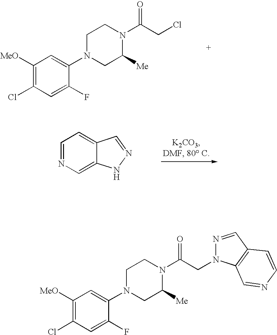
C1([MeO])=C(Cl)C=C(F)C(N2CC([Me])N(C(CCl)=O)CC2)=C1.C1=NC=C2C(=C1)C=NN2.C1([MeO])=C(Cl)C=C(F)C(N2CC([Me])N(C(CN3N=CC4=C3C=NC=C4)=O)CC2)=C1
